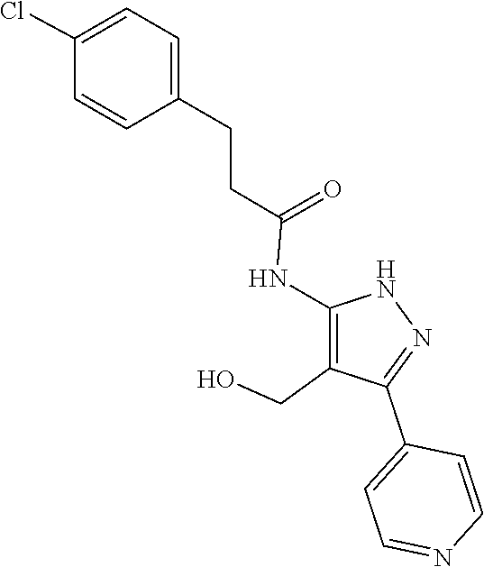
N1C(NC(=O)CCC2=CC=C(Cl)C=C2)=C(CO)C(C2=CC=NC=C2)=N1
